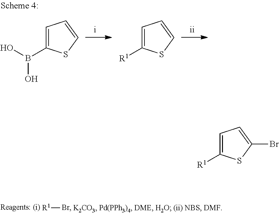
C1=C(B(O)O)SC=C1.C1=C([R1])SC=C1.[R1]Br.C1=C([R1])SC(Br)=C1
